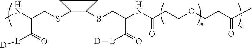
CNC(CSC1C(SCC(NC(CCOCCC(C)=O)=O)C([L][D])=O)CC1)C(=O)[L][D]
